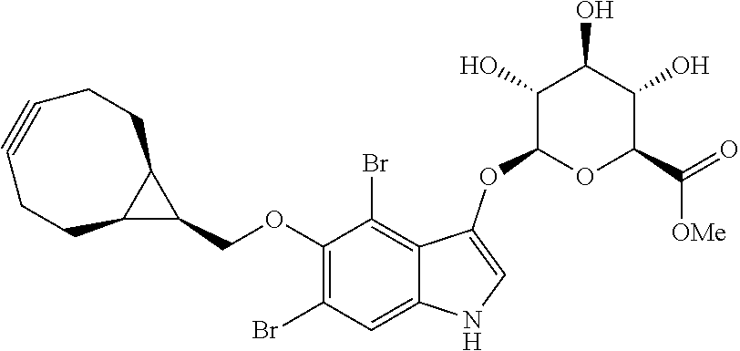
C1(OCC2C3C2CCC#CCC3)=C(Br)C=C2C(=C1Br)C(OC1OC(C(=O)[OMe])C(O)C(O)C1O)=CN2
